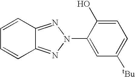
C1=CC2=NN(C3=CC([tBu])=CC=C3O)N=C2C=C1
